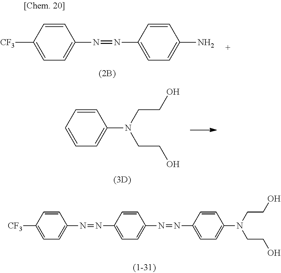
C1(N=NC2=CC=C(N)C=C2)=CC=C([CF3])C=C1.C1(N=NC2=CC=C(N=NC3=CC=C(N(CCO)CCO)C=C3)C=C2)=CC=C([CF3])C=C1.C1=CC=C(N(CCO)CCO)C=C1
